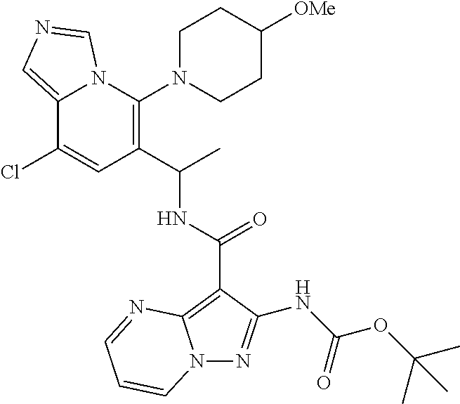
N12C(=CN=C1)C(Cl)=CC(C(C)NC(C1=C3N(N=C1NC(OC(C)(C)C)=O)C=CC=N3)=O)=C2N1CCC([OMe])CC1
